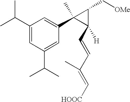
CC(C1=CC(C(C)C)=CC(C2(C)C(C=CC(=C[HOOC])C)([H])C2C[OMe])=C1)C
